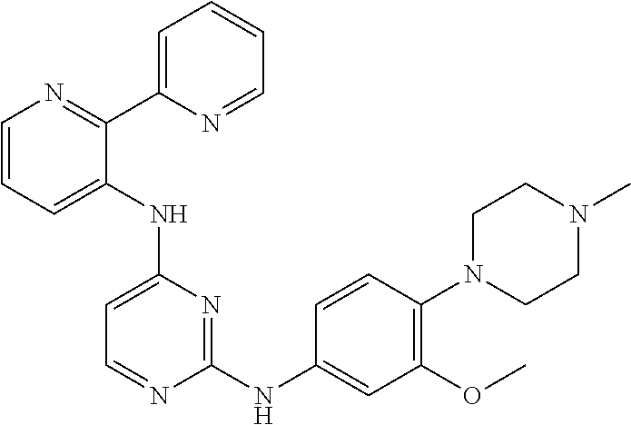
C1=CC=C(NC2=CC=NC(NC3=CC(OC)=C(N4CCN(C)CC4)C=C3)=N2)C(C2=CC=CC=N2)=N1
